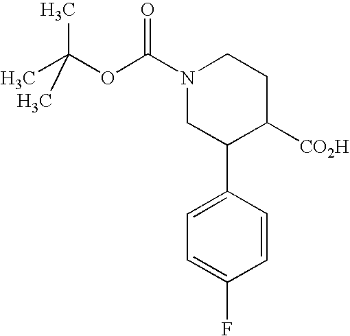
N1(C(OC(C)(C)C)=O)CC(C2=CC=C(F)C=C2)C([CO2H])CC1
